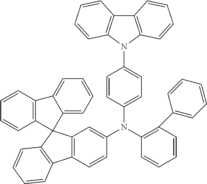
C12=C(C=CC(N(C3=C(C4=CC=CC=C4)C=CC=C3)C3=CC=C(N4C5=C(C6=C4C=CC=C6)C=CC=C5)C=C3)=C1)C1=C(C23C2=CC=CC=C2C2=C3C=CC=C2)C=CC=C1
